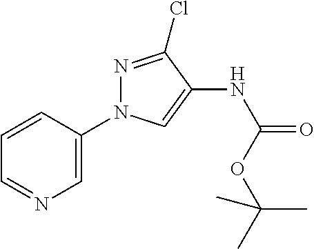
C1=CC(N2N=C(Cl)C(NC(=O)OC(C)(C)C)=C2)=CN=C1
